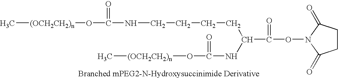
C[(OCH2CH2)n]OC(=O)NCCCCC(NC(=O)O[(OCH2CH2)n]C)C(ON1C(=O)CCC1=O)=O
